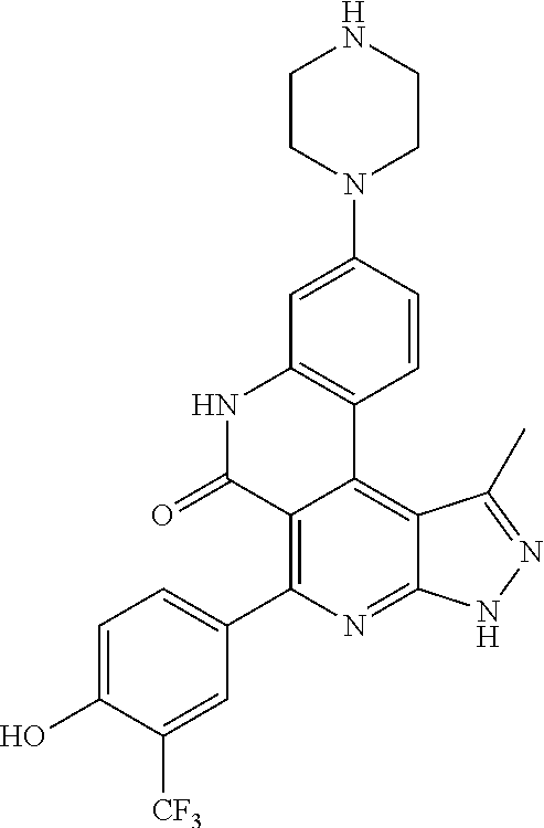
C1=C(O)C([CF3])=CC(C2=C3C(=C4C(=N2)NN=C4C)C2=C(NC3=O)C=C(N3CCNCC3)C=C2)=C1
